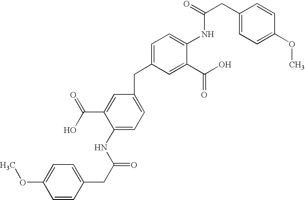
C1=C(OC)C=CC(CC(NC2=CC=C(CC3=CC=C(NC(=O)CC4=CC=C(OC)C=C4)C(C(=O)O)=C3)C=C2C(=O)O)=O)=C1
